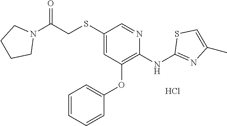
Cl.C(CSC1=CC(OC2=CC=CC=C2)=C(NC2=NC(C)=CS2)N=C1)(N1CCCC1)=O
